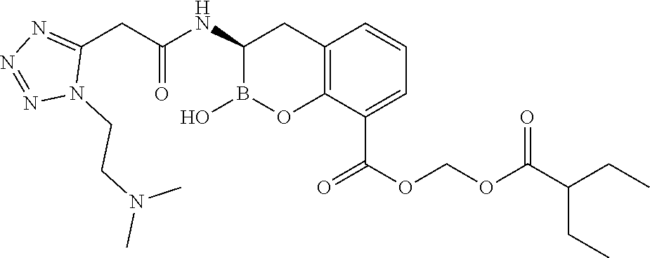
C12=C(C(C(OCOC(C(CC)CC)=O)=O)=CC=C1)OB(O)C(NC(CC1=NN=NN1CCN(C)C)=O)C2
